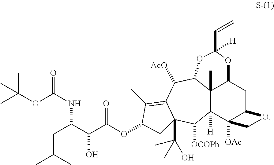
C12(C)C3([H])C4([OAc])C(CC1OC(C=C)([H])OC2C([AcO])C1=C(C)C(OC(C(C(CC(C)C)NC(=O)OC(C)(C)C)O)=O)CC1(C(C)(O)C)C3[OCOPh])OC4
